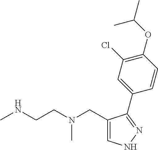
C1=C(CN(CCNC)C)C(C2=CC(Cl)=C(OC(C)C)C=C2)=NN1
